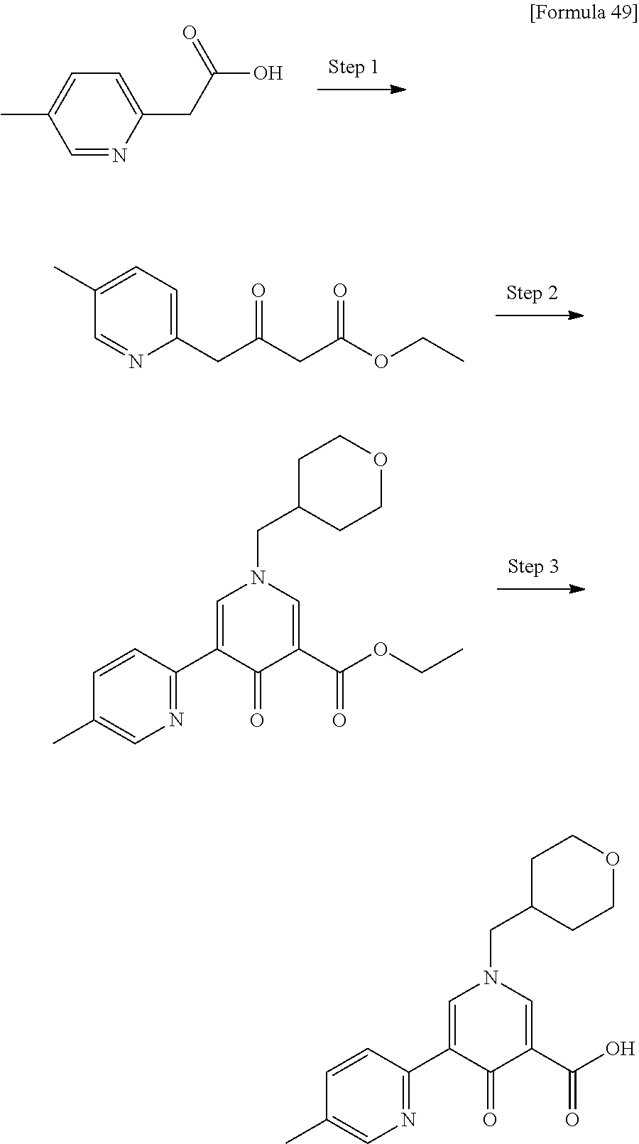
C1=NC(CC(O)=O)=CC=C1C.C1=NC(CC(CC(OCC)=O)=O)=CC=C1C.C1=CC(C2=CN(CC3CCOCC3)C=C(C(OCC)=O)C2=O)=NC=C1C.C1=CC(C2=CN(CC3CCOCC3)C=C(C(O)=O)C2=O)=NC=C1C
